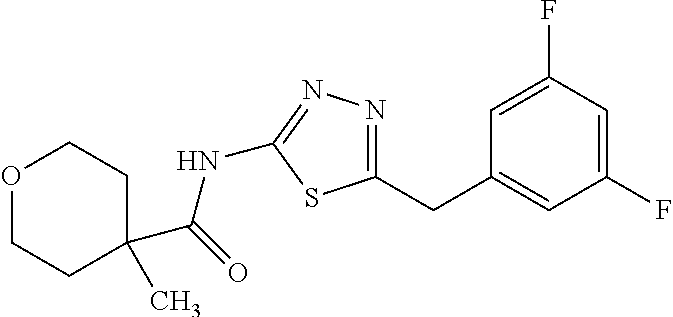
C1=C(F)C=C(F)C=C1CC1=NN=C(NC(=O)C2(C)CCOCC2)S1
